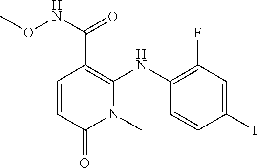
C(C1=C(NC2=C(F)C=C(I)C=C2)N(C)C(=O)C=C1)(NOC)=O
